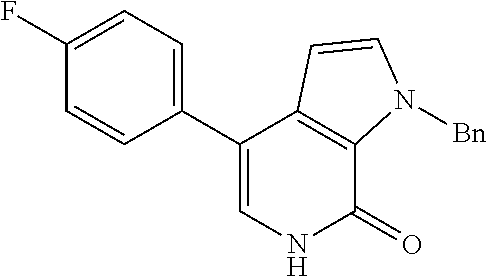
C1(C2=CNC(=O)C3=C2C=CN3[Bn])=CC=C(F)C=C1
